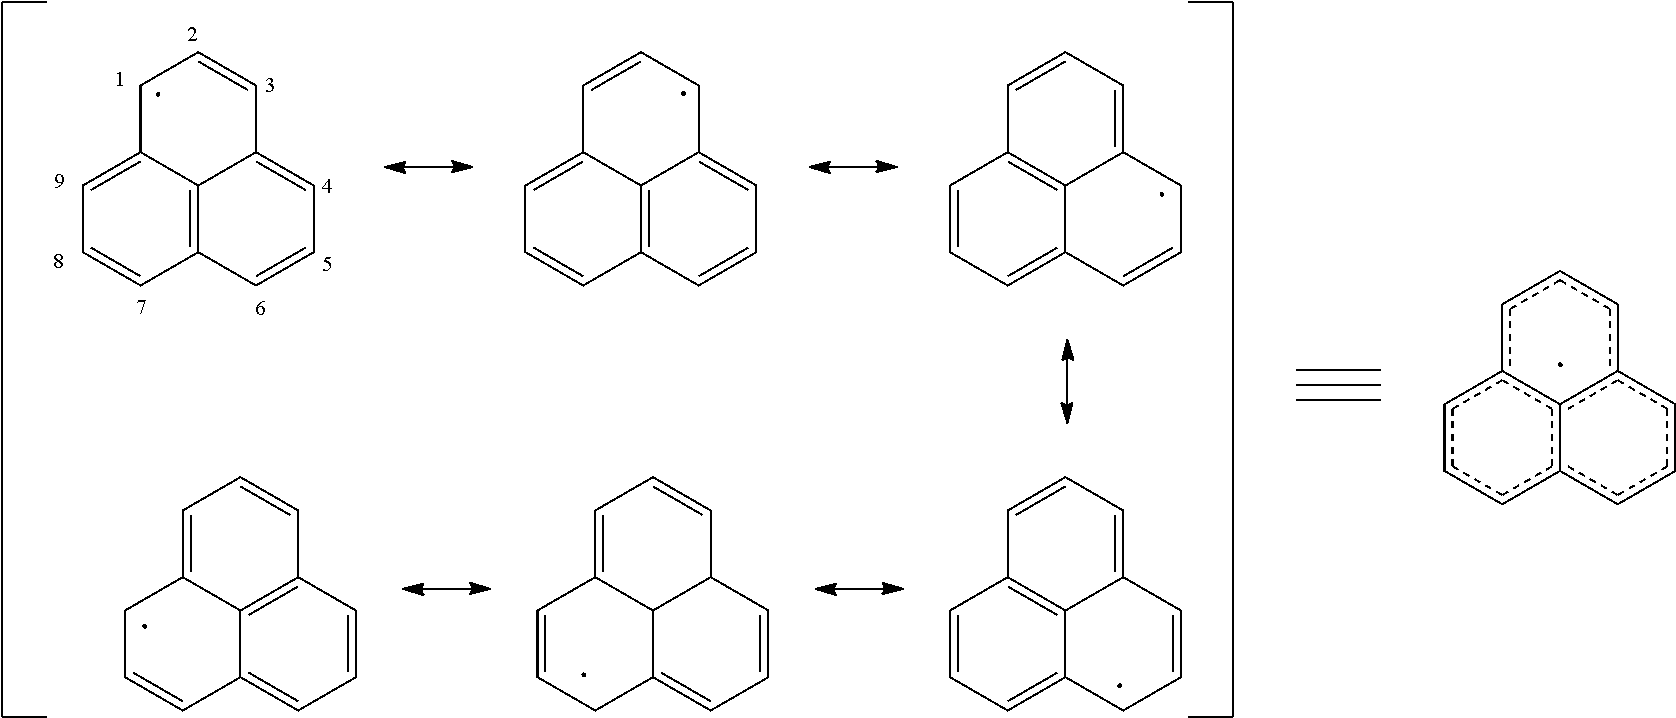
C1=C2C3=C(C=C1)C=CC=C3C=CC2.C1=C2C3=C(C=C1)C=CC=C3CC=C2.C1=CC=C2C3=C1C=CC=C3CC=C2.C1=CC=C2C3=C1C=CC=C3C=CC2.C1C=CC2=CC=CC3=C2C1=CC=C3.C1=CCC2=CC=CC3C2C1=CC=C3.c1ccc2c3c1cccc3ccc2
